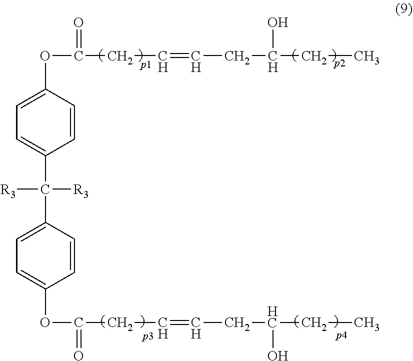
O(C(=O)CC=CCC(O)CC)C1=CC=C(C([R3])(C2=CC=C(OC(CC=CCC(CC)O)=O)C=C2)[R3])C=C1
